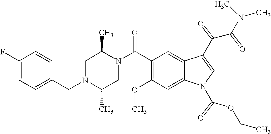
C1(F)=CC=C(CN2C(C)CN(C(C3=C(OC)C=C4C(=C3)C(C(C(N(C)C)=O)=O)=CN4C(OCC)=O)=O)C(C)C2)C=C1
